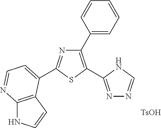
[TsOH].C1(C2=CC=CC=C2)=C(C2=NN=CN2)SC(C2=CC=NC3=C2C=CN3)=N1
